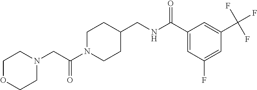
N1(CC(N2CCC(CNC(C3=CC(F)=CC(C(F)(F)F)=C3)=O)CC2)=O)CCOCC1
